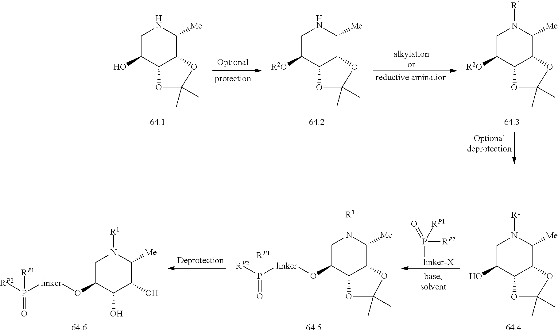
N1CC([R2O])C2C(C1[Me])OC(C)(C)O2.[alkylationor].[reductive amination].N1([R1])CC([R2O])C2C(C1[Me])OC(C)(C)O2.[Optionaldeprotection].N1CC(O)C2C(C1[Me])OC(C)(C)O2.P([RP2])([linker-X])(=O)[RP1].N1([R1])CC(O)C2C(C1[Me])OC(C)(C)O2.N1([R1])CC(O[linker]P(=O)([RP1])[RP2])C2C(C1[Me])OC(C)(C)O2.N1([R1])CC(O[linker]P(=O)([RP1])[RP2])C(O)C(O)C1[Me]
